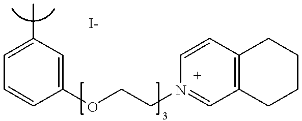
C1=C(C)C=C(OCCN2=CC3=C(C=C2)CCCC3)C=C1
